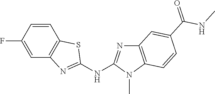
C1=CC2=C(C=C1F)N=C(NC1=NC3=C(N1C)C=CC(C(NC)=O)=C3)S2
